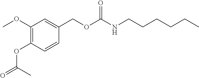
COC1=C(OC(=O)C)C=CC(COC(NCCCCCC)=O)=C1
